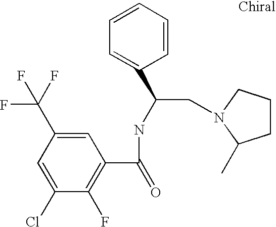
C1=C(C(F)(F)F)C=C(Cl)C(F)=C1C(=O)NC(CN1CCCC1C)C1=CC=CC=C1
